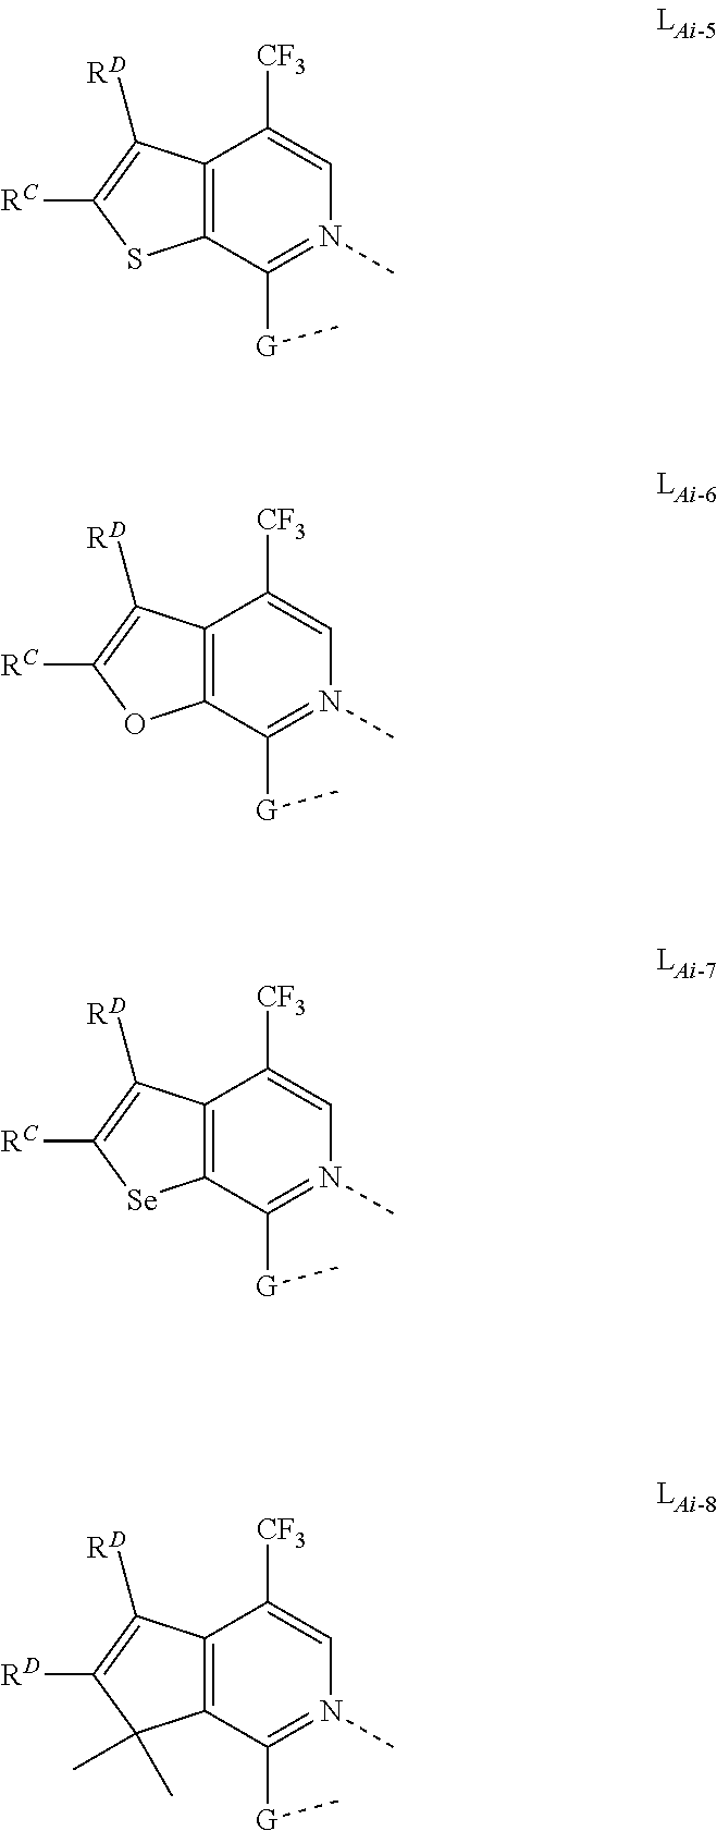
C12=C(C([G]C)=N(C)C=C1[CF3])SC([RC])=C2[RD].C12=C(C([G]C)=N(C)C=C1[CF3])OC([RC])=C2[RD].C12=C(C([G]C)=N(C)C=C1[CF3])[Se]C([RC])=C2[RD].C12=C(C([G]C)=N(C)C=C1[CF3])C(C)(C)C([RD])=C2[RD]
